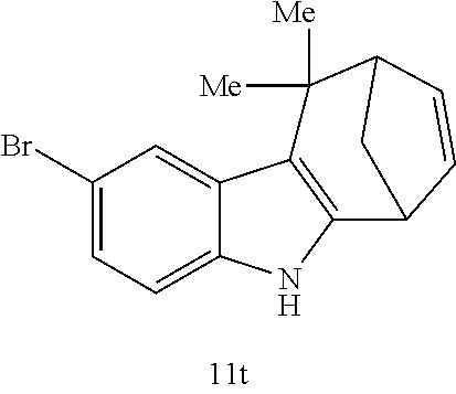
C1(Br)=CC=C2C(=C1)C1=C(N2)C2C=CC(C1([Me])[Me])C2
